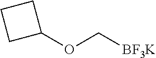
C1(OC[BF3K])CCC1
